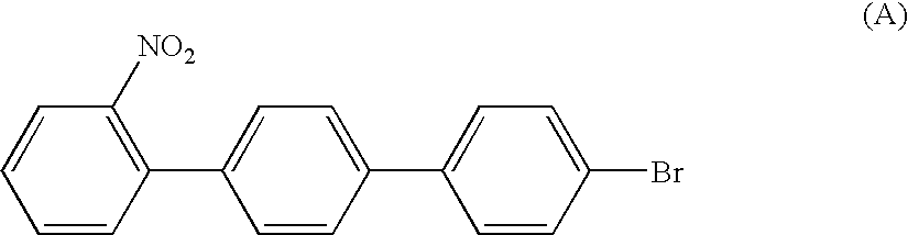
C1=CC(C2=CC=C(C3=CC=C(Br)C=C3)C=C2)=C([NO2])C=C1
